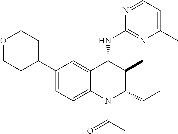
C1(C2CCOCC2)=CC=C2C(=C1)C(NC1=NC(C)=CC=N1)C(C)C(CC)N2C(C)=O
